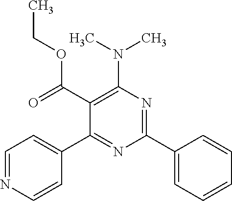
C1=NC=CC(C2=NC(C3=CC=CC=C3)=NC(N(C)C)=C2C(=O)OCC)=C1
